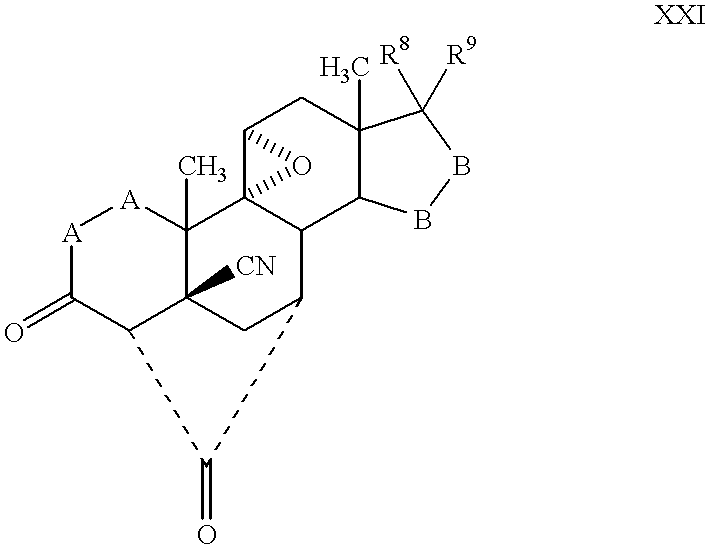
[A]1C(=O)C2C3([CN])C(C)([A]1)C14C(C(C3)C2=O)C2C(C)(CC1O4)C([R8])([R9])BB2
